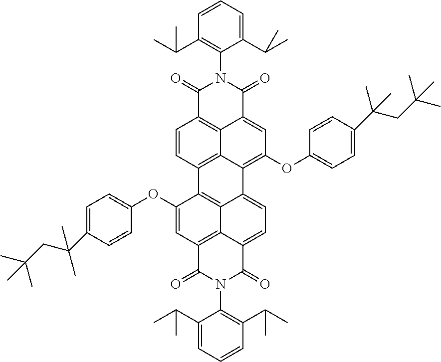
C1(C(C)C)=C(N2C(=O)C3=C4C(=CC(OC5=CC=C(C(CC(C)(C)C)(C)C)C=C5)=C5C4=C(C=C3)C3=C4C5=CC=C5C4=C(C=C3OC3=CC=C(C(C)(CC(C)(C)C)C)C=C3)C(=O)N(C3=C(C(C)C)C=CC=C3C(C)C)C5=O)C2=O)C(C(C)C)=CC=C1
